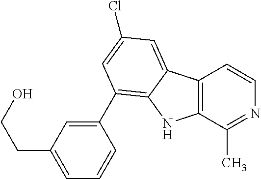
C12=C(C(C)=NC=C1)NC1=C(C3=CC(CCO)=CC=C3)C=C(Cl)C=C21
